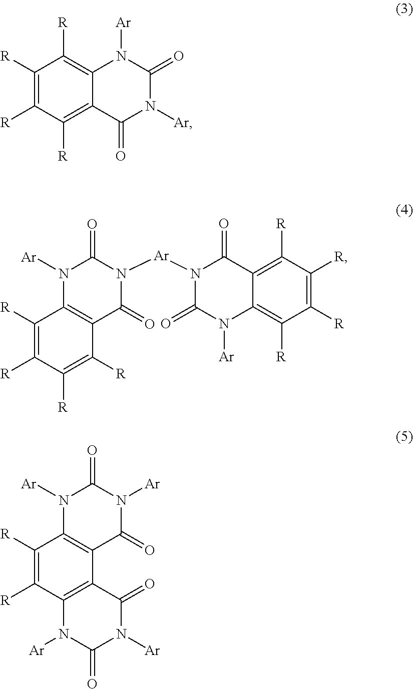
C1([R])=C([R])C([R])=C2C(=C1[R])N([Ar])C(=O)N([Ar])C2=O.C1([R])=C([R])C2=C(C3=C1N([Ar])C(=O)N([Ar])C3=O)C(=O)N([Ar])C(=O)N2[Ar].C1([R])=C([R])C([R])=C2C(=C1[R])C(=O)N([Ar]N1C(=O)C3=C(C([R])=C([R])C([R])=C3[R])N([Ar])C1=O)C(=O)N2[Ar]
